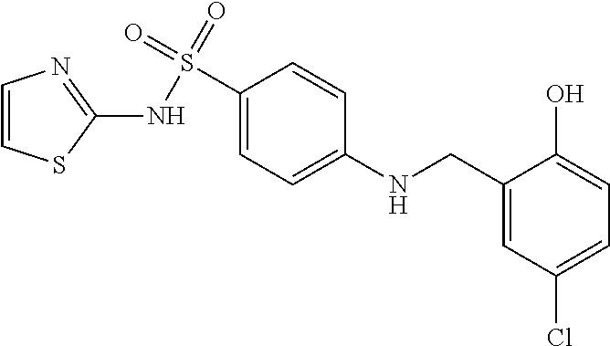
C1(CNC2=CC=C(S(NC3=NC=CS3)(=O)=O)C=C2)=CC(Cl)=CC=C1O
